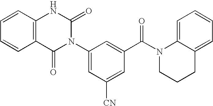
C12=C(C=CC=C1)NC(=O)N(C1=CC([CN])=CC(C(N3CCCC4=CC=CC=C34)=O)=C1)C2=O
